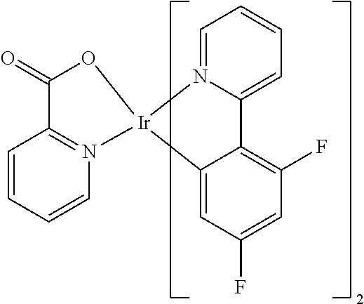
C1(=O)O[Ir]2(N3=C1C=CC=C3)N1=CC=CC=C1C1=C(F)C=C(F)C=C12
